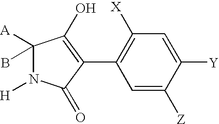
C1([A])(B)N([H])C(=O)C(C2=C([X])C=C([Y])C([Z])=C2)=C1O
